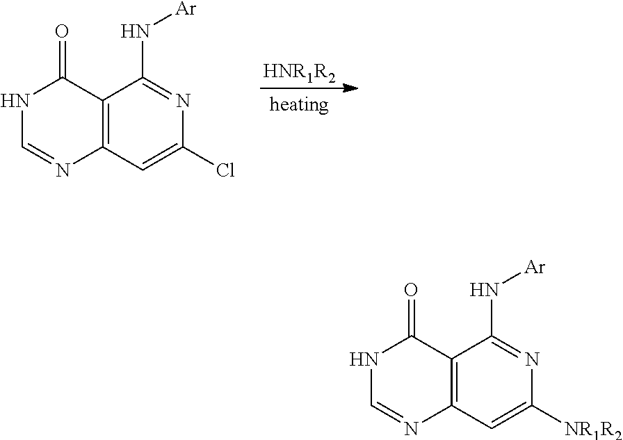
[HNR1R2].N1C=NC2=C(C1=O)C(N[Ar])=NC(Cl)=C2.N1C=NC2=C(C1=O)C(N[Ar])=NC([NR1R2])=C2
